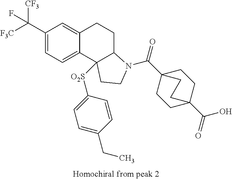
C1(C([F3C])([CF3])F)=CC=C2C(=C1)CCC1C2([O2S]C2=CC=C(CC)C=C2)CCN1C(C12CCC(C(O)=O)(CC1)CC2)=O
